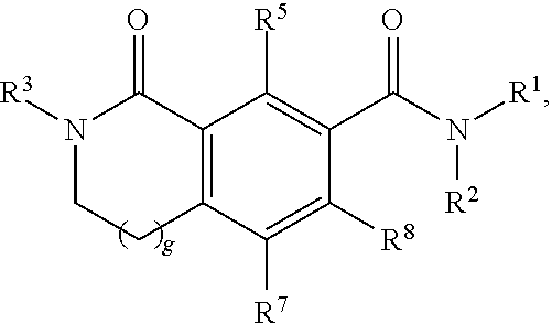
N1([R3])CCC2=C(C1=O)C([R5])=C(C(N([R2])[R1])=O)C([R8])=C2[R7]
